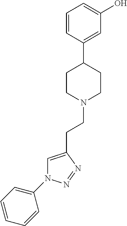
C1=CC(C2CCN(CCC3=CN(C4=CC=CC=C4)N=N3)CC2)=CC(O)=C1
